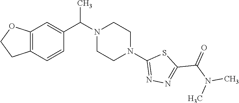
C12=C(C=CC(C(N3CCN(C4=NN=C(C(=O)N(C)C)S4)CC3)C)=C1)CCO2
